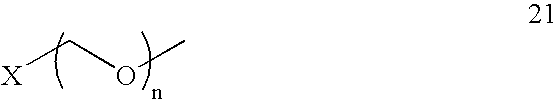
[X]COC
